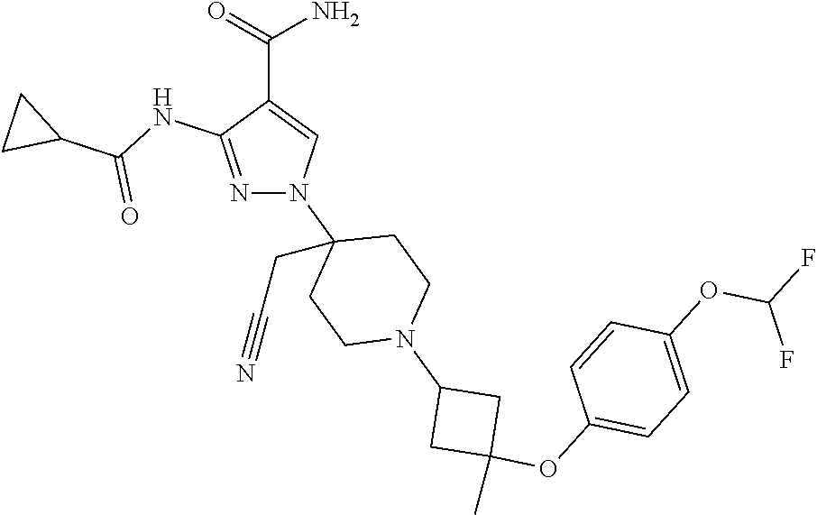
N1=C(NC(C2CC2)=O)C(C(=O)N)=CN1C1(CC#N)CCN(C2CC(C)(OC3=CC=C(OC(F)F)C=C3)C2)CC1
